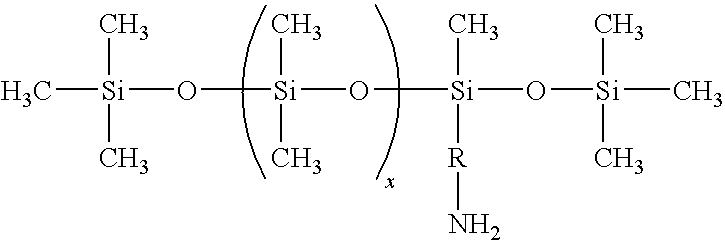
C[Si](C)(C)O[Si](C)(C)O[Si](C)([R]N)O[Si](C)(C)C
